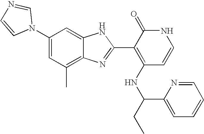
C1(C)=C2C(=CC(N3C=NC=C3)=C1)NC(C1=C(NC(C3=CC=CC=N3)CC)C=CNC1=O)=N2
